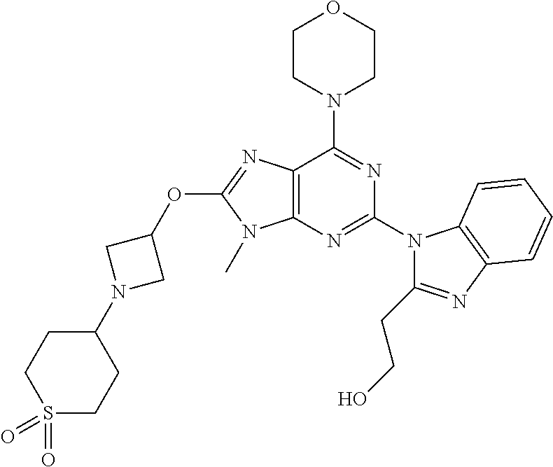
C12=C(N=C(N3C(CCO)=NC4=C3C=CC=C4)N=C1N1CCOCC1)N(C)C(OC1CN(C3CCS(=O)(=O)CC3)C1)=N2
